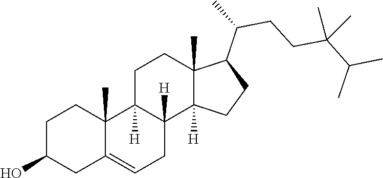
C1C2=CCC3([H])C([H])(C2(C)CCC1O)CCC1(C)C(C(CCC(C(C)C)(C)C)C)CCC13[H]
